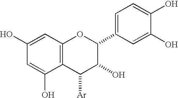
C1=C(O)C=C(O)C2=C1OC(C1=CC=C(O)C(O)=C1)C(O)C2[Ar]
